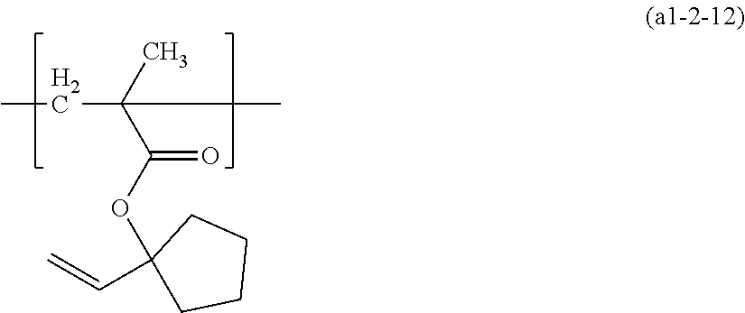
CCC(C)(C(OC1(C=C)CCCC1)=O)C
